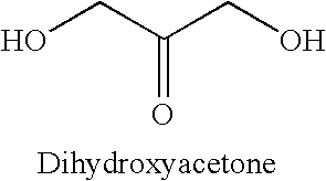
OCC(CO)=O
